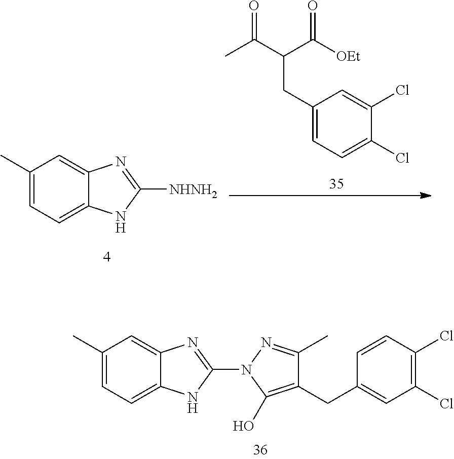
C1=C(C)C=C2C(=C1)NC([NHNH2])=N2.CC(C(C([OEt])=O)CC1=CC=C(Cl)C(Cl)=C1)=O.C1=C(C)C=C2C(=C1)NC(N1C(O)=C(CC3=CC(Cl)=C(Cl)C=C3)C(C)=N1)=N2
